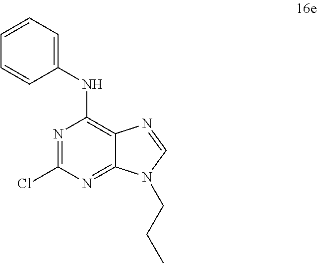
N1=C(Cl)N=C2C(=C1NC1=CC=CC=C1)N=CN2CCC
